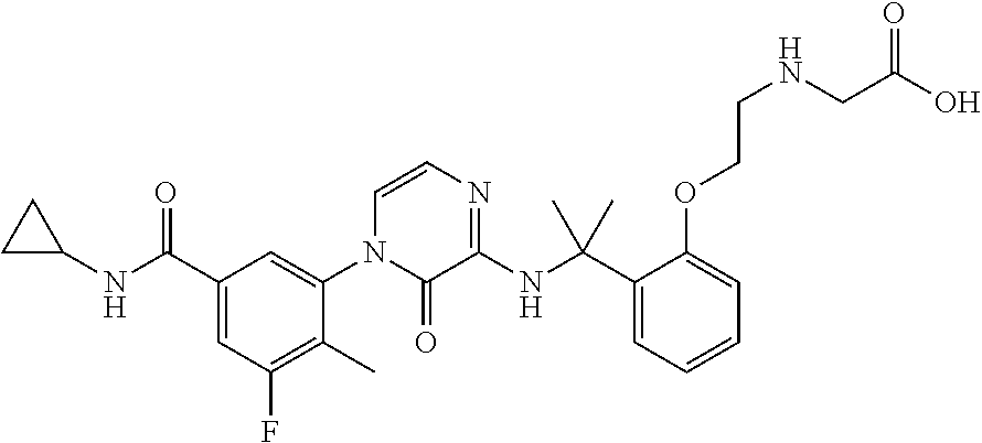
C1(C(NC2CC2)=O)=CC(F)=C(C)C(N2C(=O)C(NC(C3=CC=CC=C3OCCNCC(O)=O)(C)C)=NC=C2)=C1
